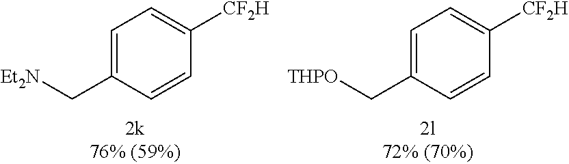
C1=C(C[Et2N])C=CC([CF2H])=C1.C1=C(C[THPO])C=CC([CF2H])=C1
